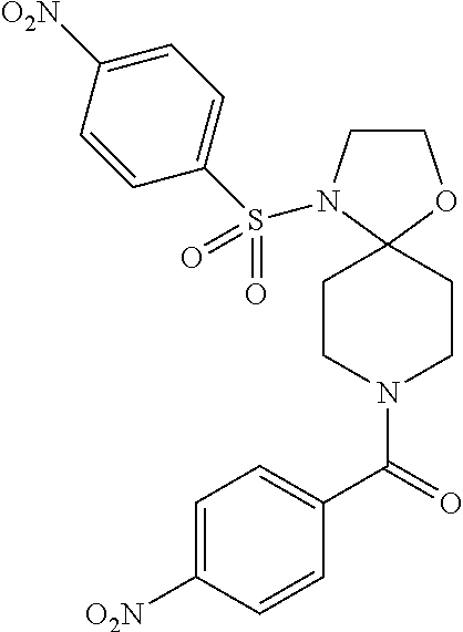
C1CN(S(C2=CC=C([O2N])C=C2)(=O)=O)C2(O1)CCN(C(=O)C1=CC=C([O2N])C=C1)CC2
